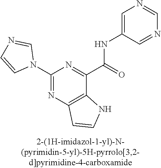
C1(N2C=NC=C2)=NC2=C(C(C(=O)NC3=CN=CN=C3)=N1)NC=C2
